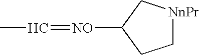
CC=[NO]C1CC[NnPr]C1
